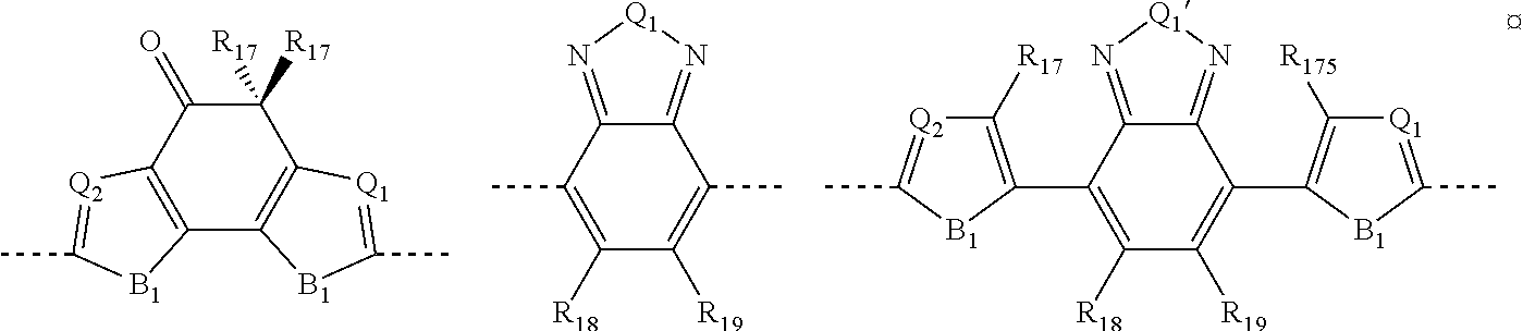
C12=C(C3=C(C([R17])([R17])C1=O)[Q1]=C(C)[B1]3)[B1]C(C)=[Q2]2.C1(C)=C([R18])C([R19])=C(C)C2=N[Q1]N=C12.C1(C2=C([R17])[Q2]=C(C)[B1]2)=C([R18])C([R19])=C(C2=C([R175])[Q1]=C(C)[B1]2)C2=N[Q1]N=C12
